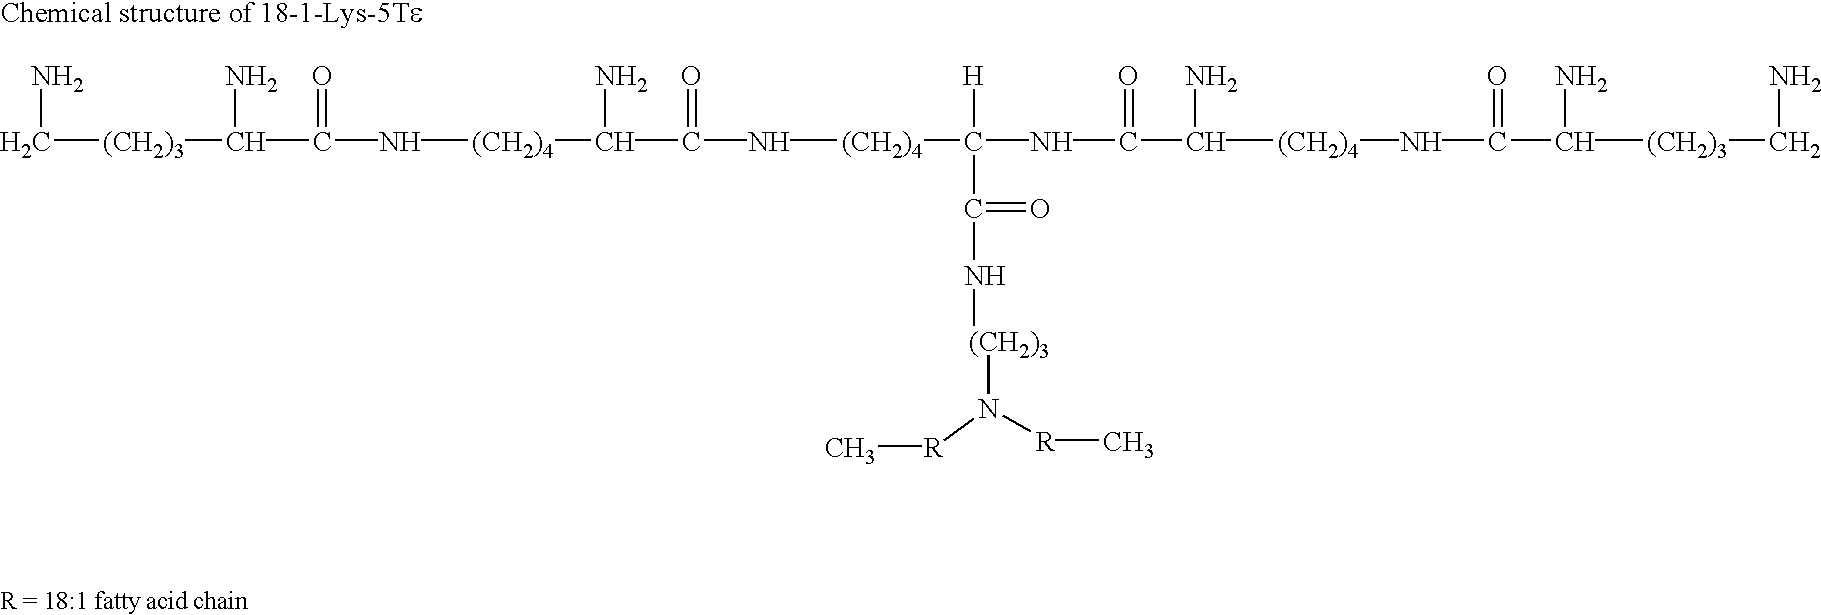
C([(CH2)3]C(C(N[(CH2)4]C(C(N[(CH2)4]C(NC(C([(CH2)4]NC(C([(CH2)3]CN)N)=O)N)=O)([H])C(N[(CH2)3]N([R]C)[R]C)=O)=O)N)=O)N)N
